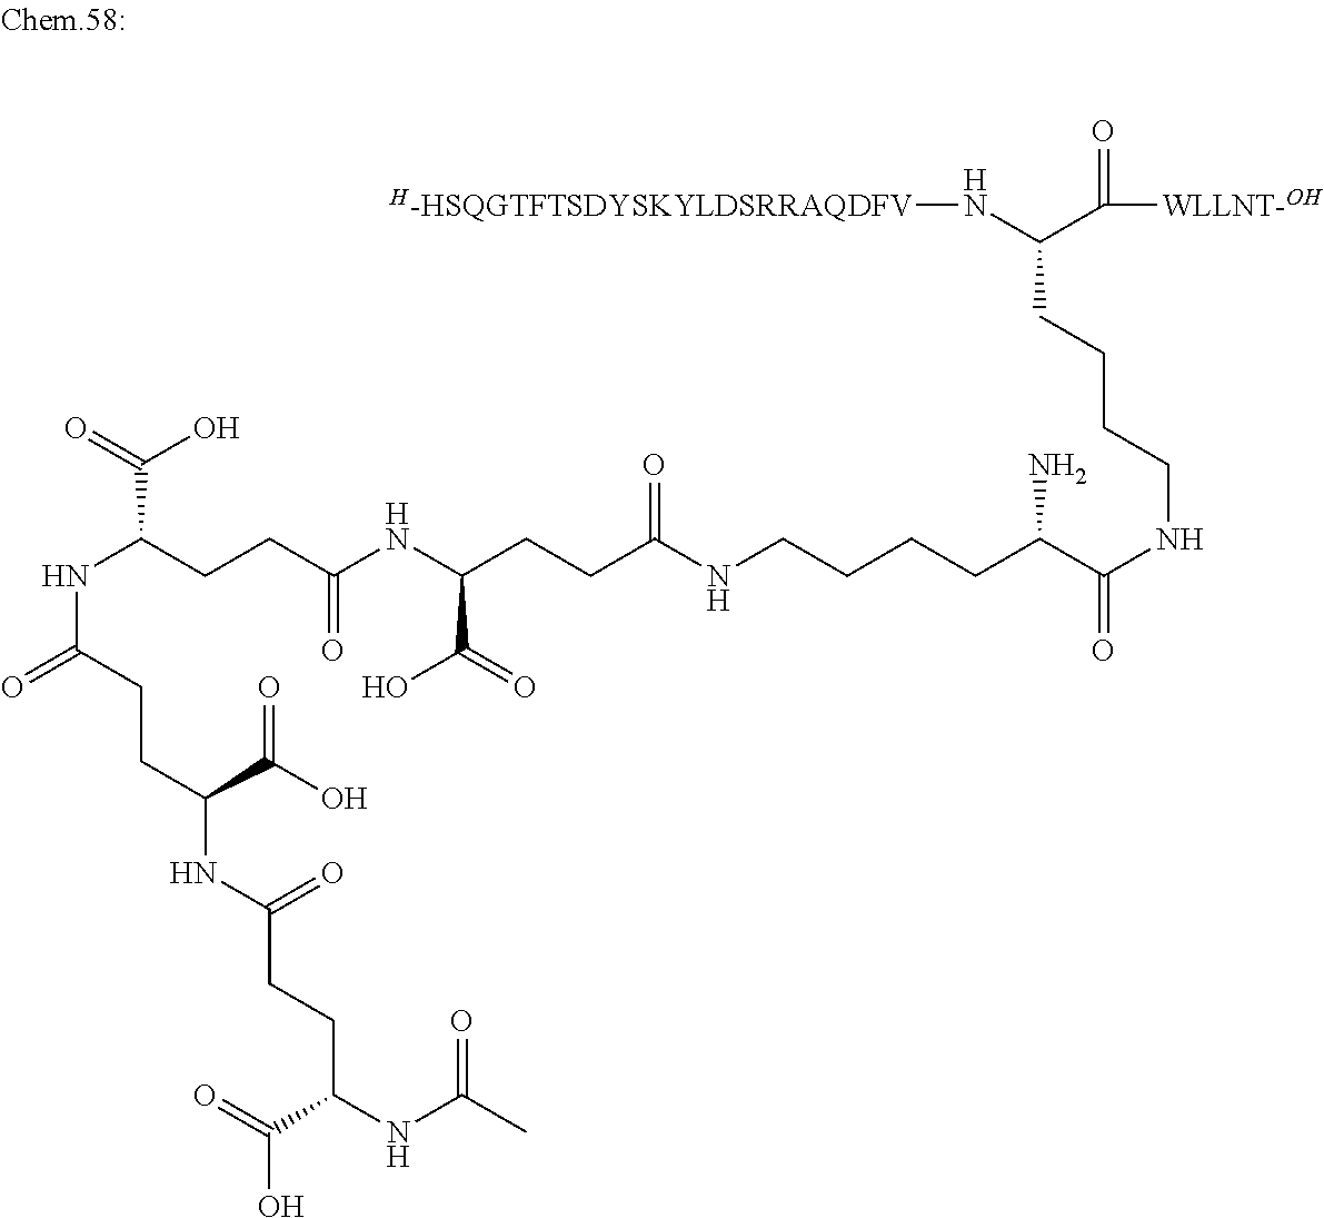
C(C(CCC(=O)NC(C(=O)O)CCC(NCCCCC(C(NCCCCC(N[H-HSQGTFTSDYSKYLDSRRAQDFV])C(=O)[WLLNT-OH])=O)N)=O)NC(=O)CCC(C(O)=O)NC(=O)CCC(NC(C)=O)C(=O)O)(=O)O
